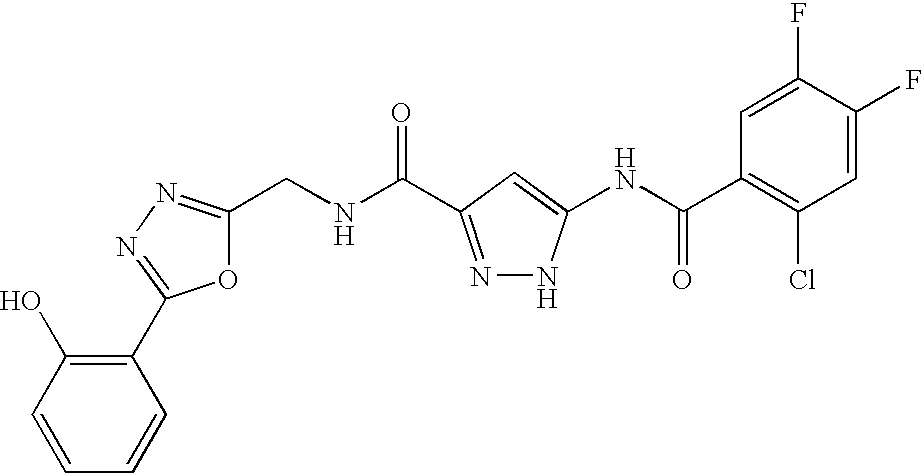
C1(CNC(=O)C2=NNC(NC(C3=C(Cl)C=C(F)C(F)=C3)=O)=C2)=NN=C(C2=C(O)C=CC=C2)O1
